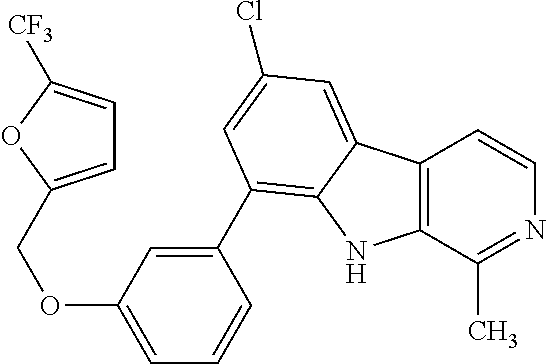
C12=C(C(C)=NC=C1)NC1=C(C3=CC(OCC4=CC=C([CF3])O4)=CC=C3)C=C(Cl)C=C21
